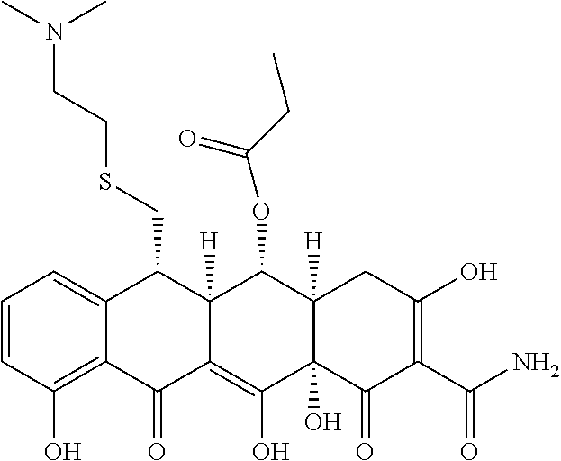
C1=CC(O)=C2C(=C1)C(CSCCN(C)C)C1([H])C(=C(O)C3(O)C([H])(C1OC(CC)=O)CC(O)=C(C(N)=O)C3=O)C2=O
